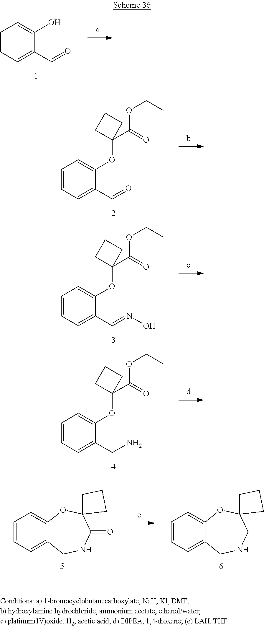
C1=CC=C(C=O)C(O)=C1.C1=CC=C(C=O)C(OC2(C(OCC)=O)CCC2)=C1.C1=CC=C(C=NO)C(OC2(C(OCC)=O)CCC2)=C1.C1=CC=C(CN)C(OC2(C(OCC)=O)CCC2)=C1.C1=CC=C2C(=C1)OC1(C(=O)NC2)CCC1.C1=CC=C2C(=C1)OC1(CNC2)CCC1
